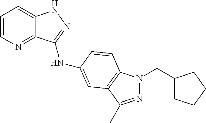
C1=CN=C2C(=C1)NN=C2NC1=CC2=C(N(CC3CCCC3)N=C2C)C=C1
